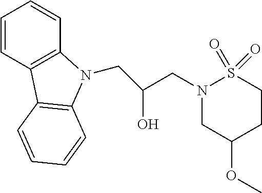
C1=CC2=C(C=C1)N(CC(CN1CC(OC)CCS1(=O)=O)O)C1=C2C=CC=C1
